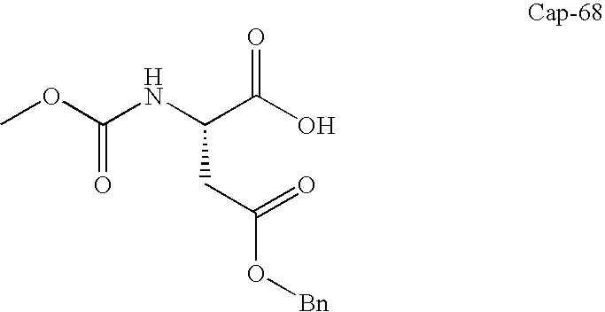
COC(NC(C(O)=O)CC(=O)O[Bn])=O
